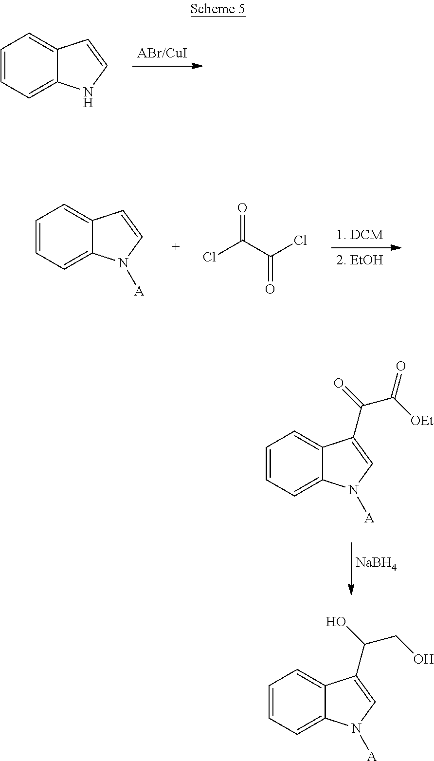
C1=CC=C2C(=C1)C=CN2.C1=CC=C2C(=C1)C=CN2[A].ClC(C(Cl)=O)=O.C1=CC=C2C(=C1)C(C(C(=O)[OEt])=O)=CN2[A].[NaBH4].C1=CC=C2C(=C1)C(C(CO)O)=CN2[A]
